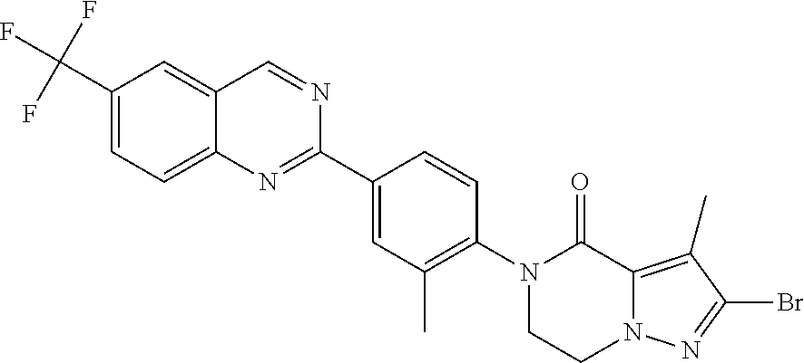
C1(C(F)(F)F)=CC=C2C(=C1)C=NC(C1=CC(C)=C(N3CCN4C(=C(C)C(Br)=N4)C3=O)C=C1)=N2
